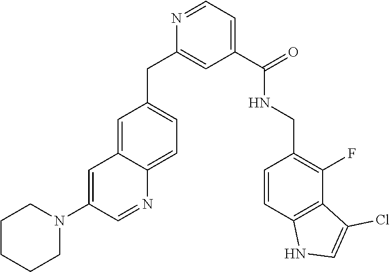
C1=C2C(=CC=C1CC1=CC(C(NCC3=C(F)C4=C(C=C3)NC=C4Cl)=O)=CC=N1)N=CC(N1CCCCC1)=C2
